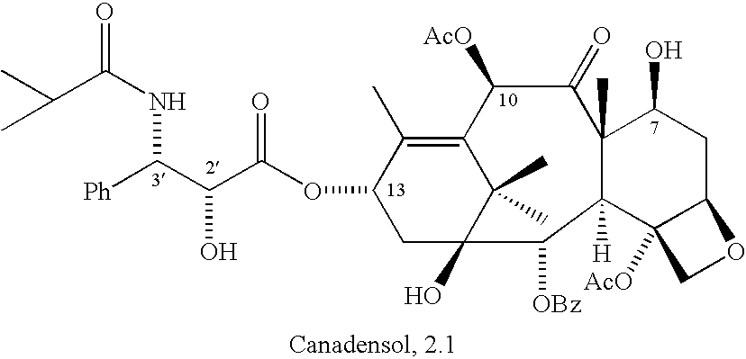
C(NC(C(C(OC1CC2(O)C(C)(C)C(=C1C)C([AcO])C(=O)C1(C)C([H])(C2[OBz])C2([AcO])C(CC1O)OC2)=O)O)[Ph])(=O)C(C)C
